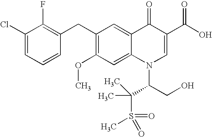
C1(Cl)=CC=CC(CC2=C(OC)C=C3C(=C2)C(=O)C(C(O)=O)=CN3C(CO)C(S(C)(=O)=O)(C)C)=C1F
